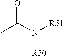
C(C)(N([R51])[R50])=O
